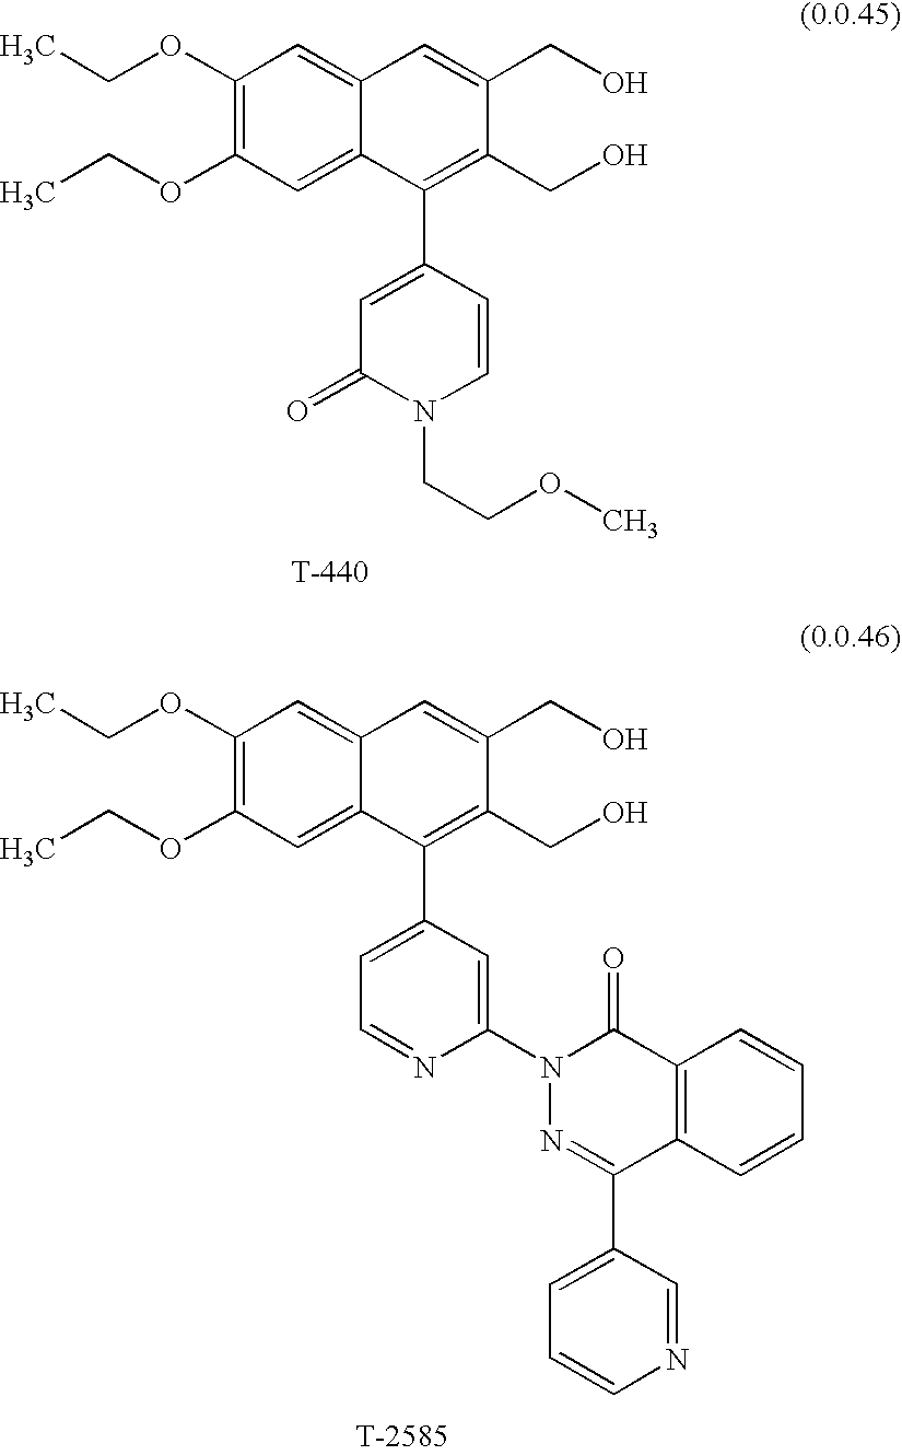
C1(OCC)=C(OCC)C=C2C(=C1)C=C(CO)C(CO)=C2C1=CC(=O)N(CCOC)C=C1.C1(OCC)=C(OCC)C=C2C(=C1)C=C(CO)C(CO)=C2C1=CC=NC(N2N=C(C3=CC=CN=C3)C3=C(C2=O)C=CC=C3)=C1
